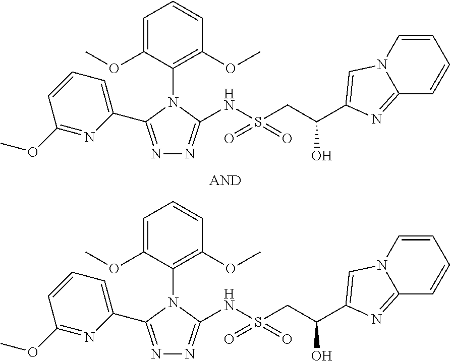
N1=C(C2=CC=CC(OC)=N2)N(C2=C(OC)C=CC=C2OC)C(NS(CC(O)C2=CN3C=CC=CC3=N2)(=O)=O)=N1.N1=C(C2=CC=CC(OC)=N2)N(C2=C(OC)C=CC=C2OC)C(NS(CC(O)C2=CN3C=CC=CC3=N2)(=O)=O)=N1
